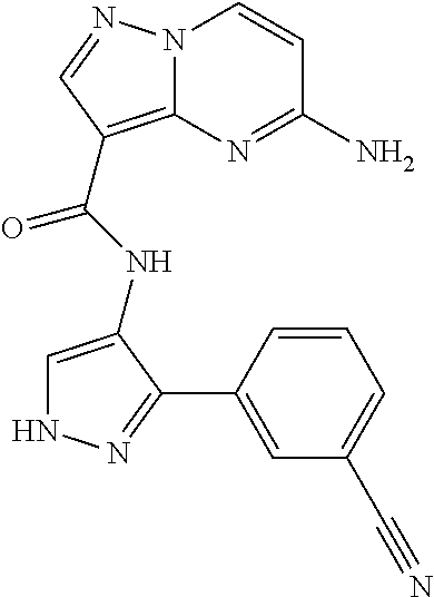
NC1=NC2=C(C(=O)NC3=CNN=C3C3=CC(C#N)=CC=C3)C=NN2C=C1
